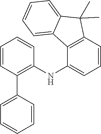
C1=CC(C2=C(NC3=CC=CC4=C3C3=CC=CC=C3C4(C)C)C=CC=C2)=CC=C1
